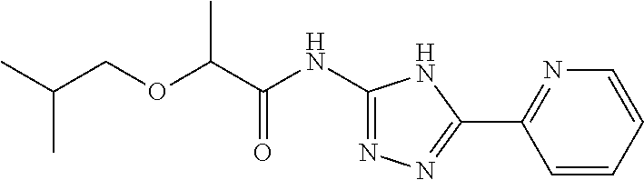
N1=C(NC(C(OCC(C)C)C)=O)NC(C2=NC=CC=C2)=N1
